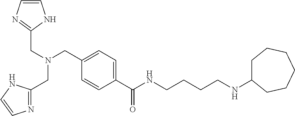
C1=CN=C(CN(CC2=CC=C(C(=O)NCCCCNC3CCCCCC3)C=C2)CC2=NC=CN2)N1
